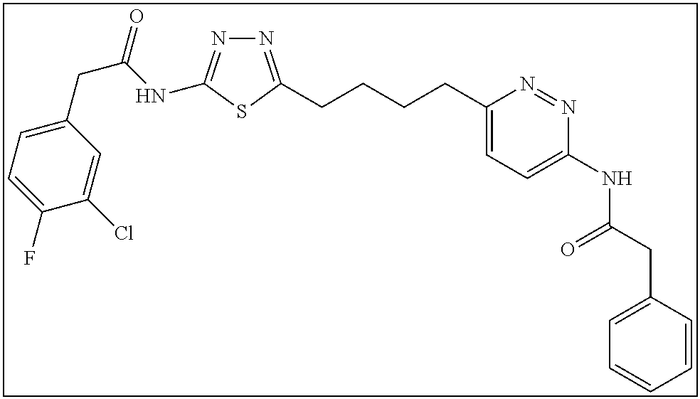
N1=C(CCCCC2=CC=C(NC(CC3=CC=CC=C3)=O)N=N2)SC(NC(CC2=CC=C(F)C(Cl)=C2)=O)=N1
